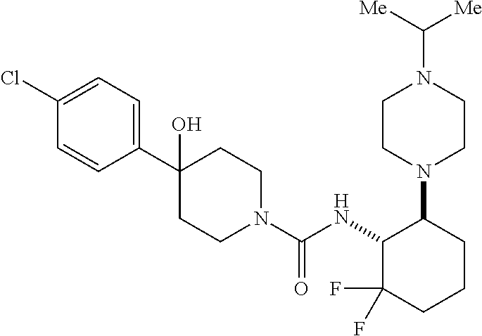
C1(C2(O)CCN(C(NC3C(F)(F)CCCC3N3CCN(C([Me])[Me])CC3)=O)CC2)=CC=C(Cl)C=C1
